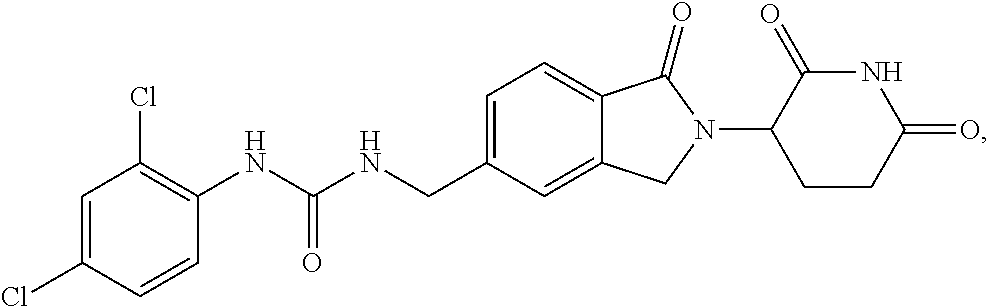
C1=C(CNC(NC2=C(Cl)C=C(Cl)C=C2)=O)C=C2C(=C1)C(=O)N(C1CCC(=O)NC1=O)C2
